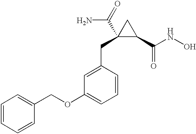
C1=CC=CC(COC2=CC=CC(CC3(C(=O)N)C(C(NO)=O)C3)=C2)=C1
